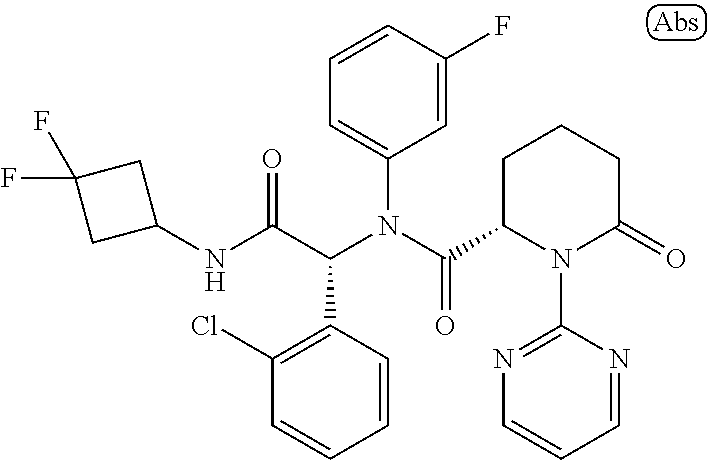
C1=CC(F)=CC(N(C(=O)C2N(C3=NC=CC=N3)C(=O)CCC2)C(C(NC2CC(F)(F)C2)=O)C2=C(Cl)C=CC=C2)=C1
